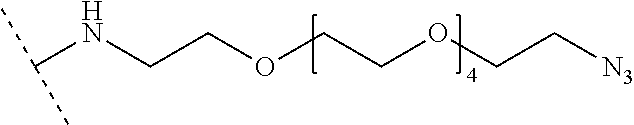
C(NCCOCCOCC[N3])(C)C
